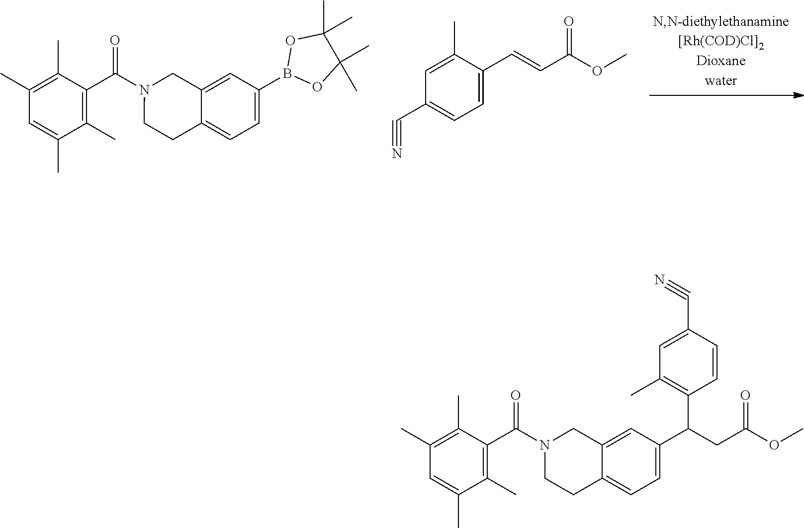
C1(C)=CC(C#N)=CC=C1C=CC(OC)=O.C1(C)=C(C(N2CCC3=CC=C(B4OC(C)(C)C(C)(C)O4)C=C3C2)=O)C(C)=C(C)C=C1C.C1(C)=C(C(N2CCC3=CC=C(C(CC(OC)=O)C4=C(C)C=C(C#N)C=C4)C=C3C2)=O)C(C)=C(C)C=C1C
